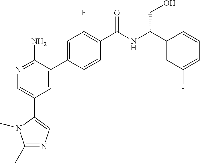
N1=C(N)C(C2=CC(F)=C(C(NC(C3=CC(F)=CC=C3)CO)=O)C=C2)=CC(C2=CN=C(C)N2C)=C1
